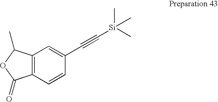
C12=C(C=CC(C#C[Si](C)(C)C)=C1)C(=O)OC2C
